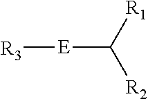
[R3][E]C([R1])[R2]
